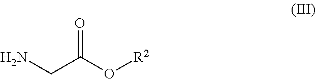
NCC(O[R2])=O
